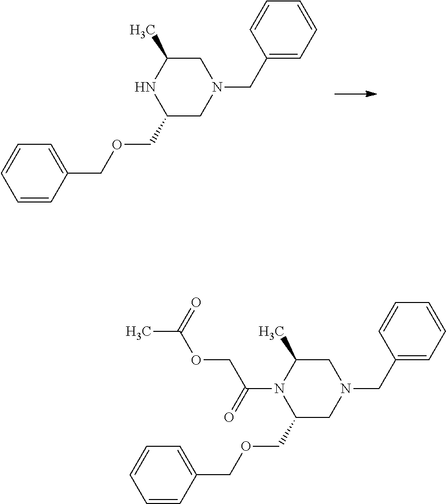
C1=CC(COCC2CN(CC3=CC=CC=C3)CC(C)N2)=CC=C1.C1=CC(COCC2CN(CC3=CC=CC=C3)CC(C)N2C(COC(C)=O)=O)=CC=C1
